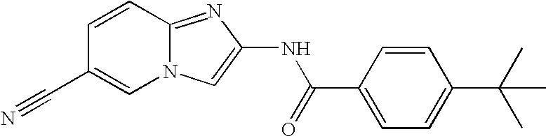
C1=CC2=NC(NC(C3=CC=C(C(C)(C)C)C=C3)=O)=CN2C=C1C#N
